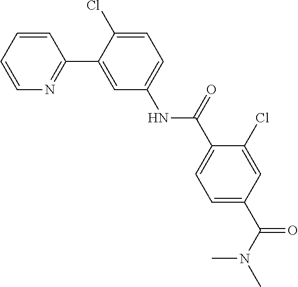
C1=CC=CN=C1C1=CC(NC(C2=CC=C(C(=O)N(C)C)C=C2Cl)=O)=CC=C1Cl
